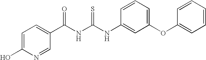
C(NC(NC1=CC(OC2=CC=CC=C2)=CC=C1)=S)(=O)C1=CC=C(O)N=C1
